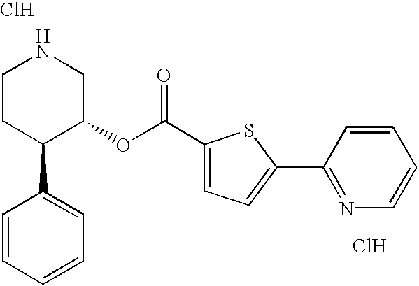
Cl.Cl.C1CC(C2=CC=CC=C2)C(OC(C2=CC=C(C3=NC=CC=C3)S2)=O)CN1
